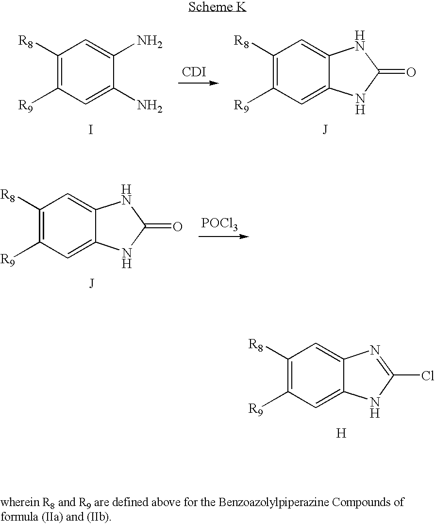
C1([R8])=C([R9])C=C(N)C(N)=C1.I.C1([R8])=C([R9])C=C2C(=C1)NC(=O)N2.[J].[CDI].[POCl3].C1([R8])=C([R9])C=C2C(=C1)NC(=O)N2.[J].C1([R8])=C([R9])C=C2C(=C1)N=C(Cl)N2.[H]
